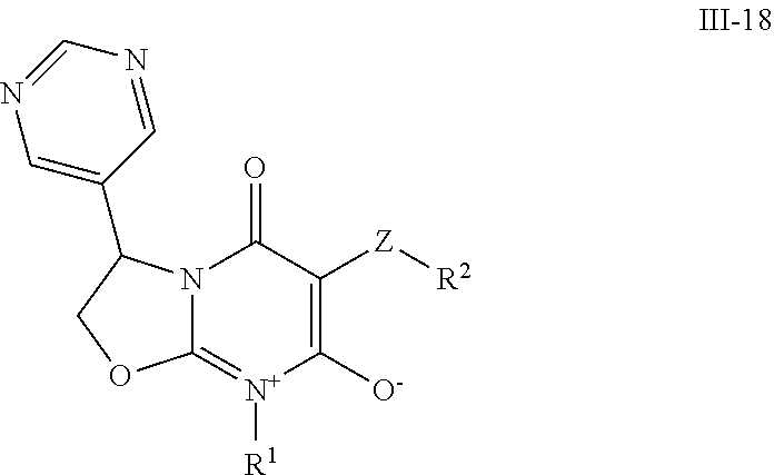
C12=[N+]([R1])C([O-])=C([Z][R2])C(=O)N1C(C1=CN=CN=C1)CO2
